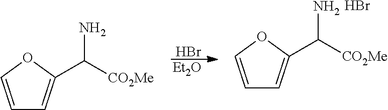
C1=COC(C([CO2Me])N)=C1.Br.[Et2O].C1=COC(C([CO2Me])N)=C1.Br
